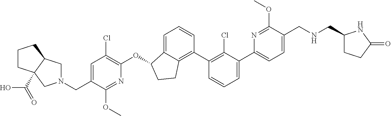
C(C1=CC(Cl)=C(OC2C3=CC=CC(C4=C(Cl)C(C5=CC=C(CNCC6CCC(=O)N6)C(OC)=N5)=CC=C4)=C3CC2)N=C1OC)N1CC2C(C(=O)O)(C1)CCC2
